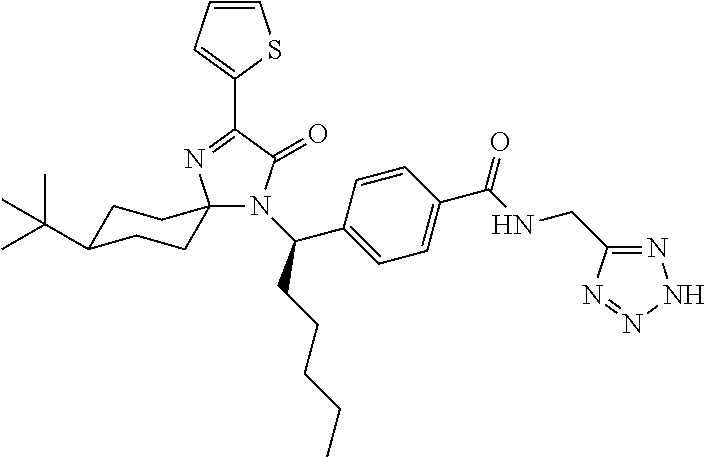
N1(C(C2=CC=C(C(=O)NCC3=NNN=N3)C=C2)CCCCC)C(=O)C(C2=CC=CS2)=NC12CCC(C(C)(C)C)CC2
